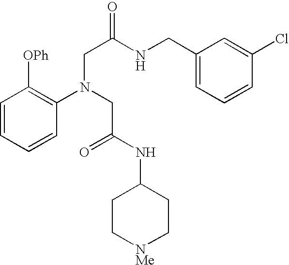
C1=CC=CC(N(CC(=O)NC2CC[NMe]CC2)CC(NCC2=CC=CC(Cl)=C2)=O)=C1[OPh]
